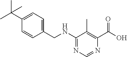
N(C1=NC=NC(C(O)=O)=C1C)CC1=CC=C(C(C)(C)C)C=C1
